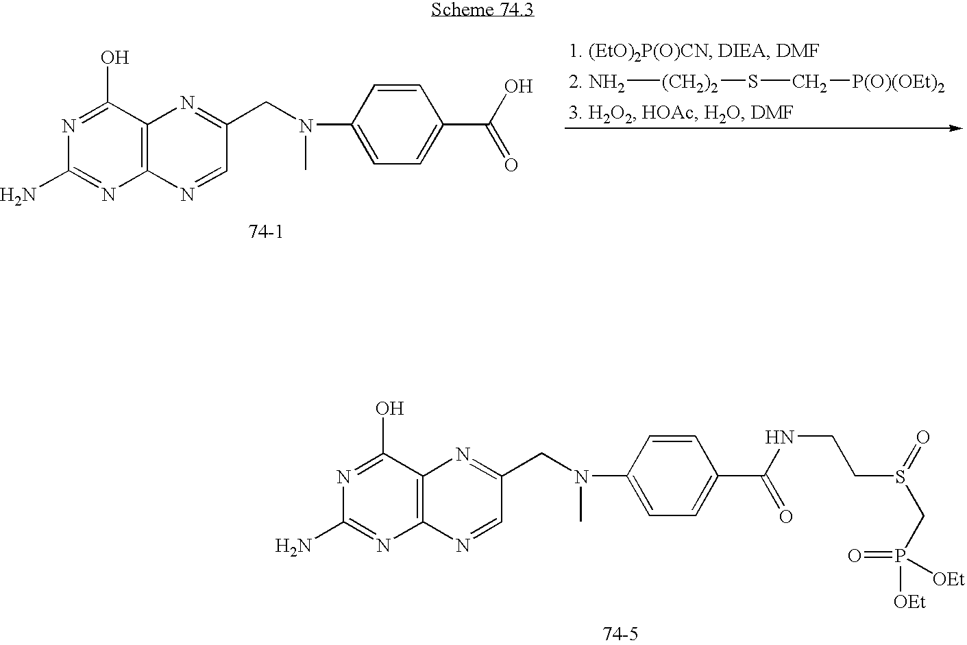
C12=C(C(O)=NC(N)=N1)N=C(CN(C)C1=CC=C(C(NCCS(CP(=O)([OEt])[OEt])=O)=O)C=C1)C=N2.C12=C(C(O)=NC(N)=N1)N=C(CN(C)C1=CC=C(C(O)=O)C=C1)C=N2.[2. NH2][(CH2)2]SC[P(O)(OEt)2]
